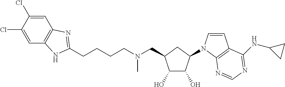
C1=C(Cl)C(Cl)=CC2=C1NC(CCCCN(CC1C(O)C(O)C(N3C=CC4=C3N=CN=C4NC3CC3)C1)C)=N2
